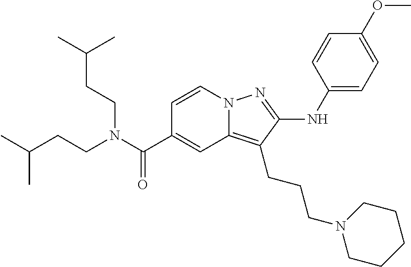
C1=CN2C(=C(CCCN3CCCCC3)C(NC3=CC=C(OC)C=C3)=N2)C=C1C(N(CCC(C)C)CCC(C)C)=O
